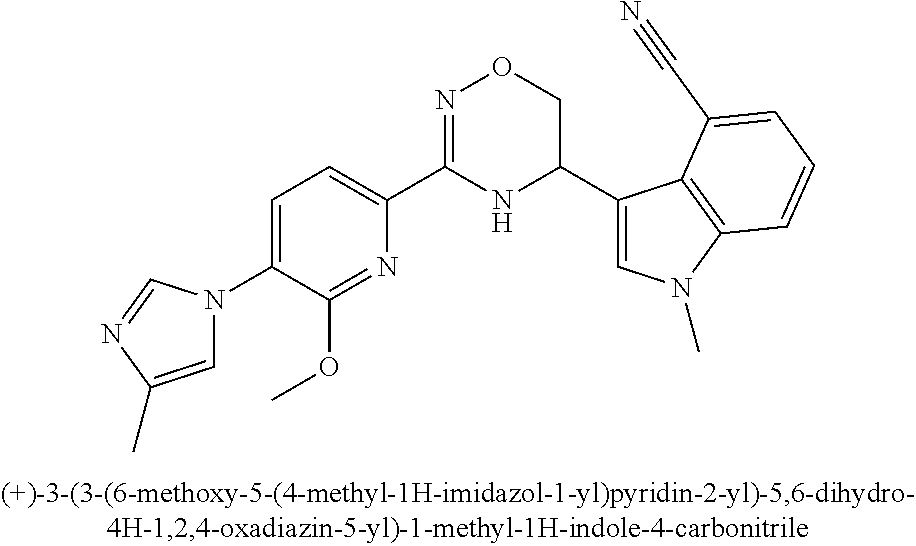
C1=C(N2C=C(C)N=C2)C(OC)=NC(C2=NOCC(C3=CN(C)C4=C3C(C#N)=CC=C4)N2)=C1
